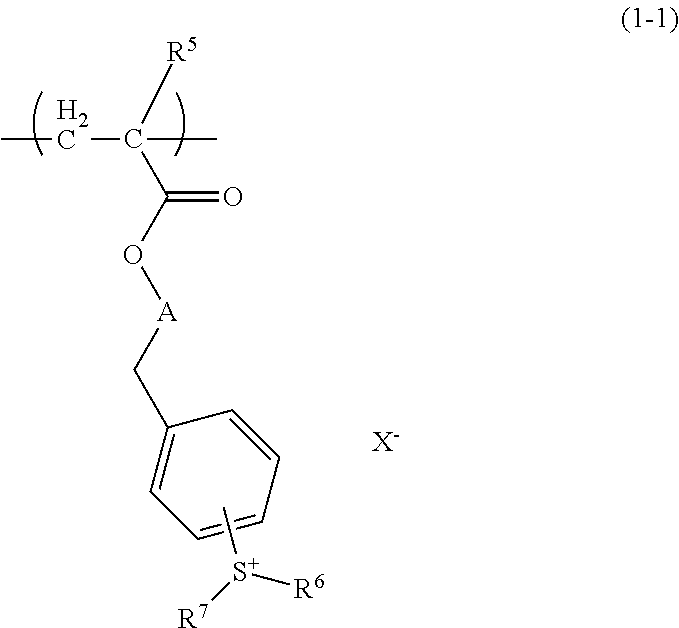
C([R5])(C(O[A]CC1=CC=CC=C1)=O)(CC)C.C[S+]([R7])[R6].[X-]
